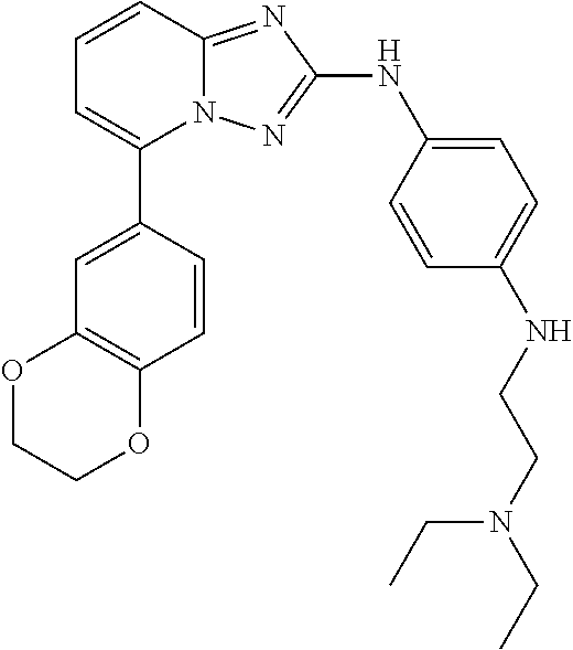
C1=CC2=NC(NC3=CC=C(NCCN(CC)CC)C=C3)=NN2C(C2=CC3=C(C=C2)OCCO3)=C1
